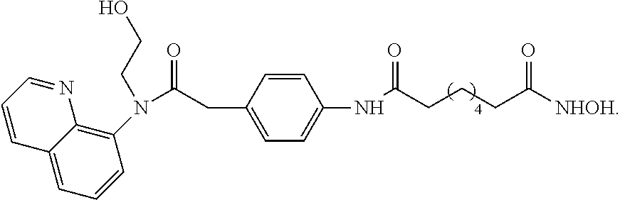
N(C(CCCC([NHOH])=O)=O)C1=CC=C(CC(N(CCO)C2=C3C(=CC=C2)C=CC=N3)=O)C=C1
